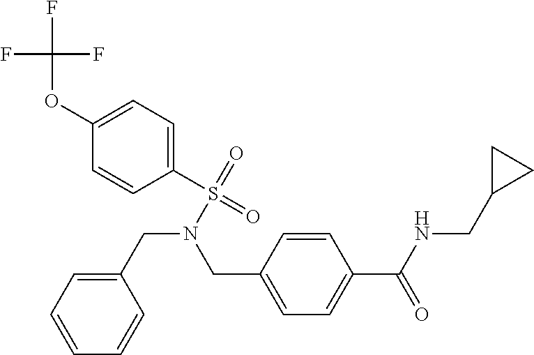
C1(CN(S(=O)(=O)C2=CC=C(OC(F)(F)F)C=C2)CC2=CC=C(C(NCC3CC3)=O)C=C2)=CC=CC=C1
